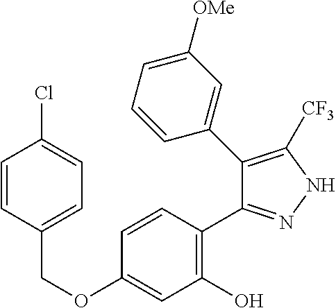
C(OC1=CC(O)=C(C2=NNC([CF3])=C2C2=CC([OMe])=CC=C2)C=C1)C1=CC=C(Cl)C=C1
